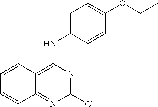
C1=C(NC2=C3C(=NC(Cl)=N2)C=CC=C3)C=CC(OCC)=C1
